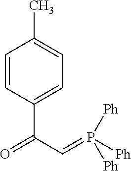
C1=CC(C(C=P([Ph])([Ph])[Ph])=O)=CC=C1C
